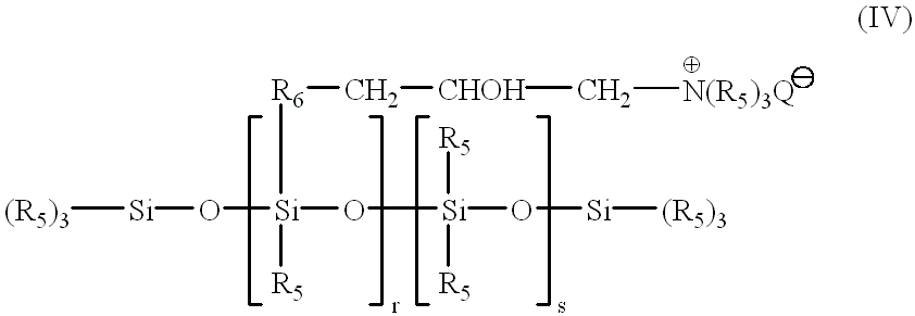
[(R5)3][Si]O[Si]([R6]C[CHOH]C[N(R5)3Q])([R5])O[Si](O[Si][(R5)3])([R5])[R5]
